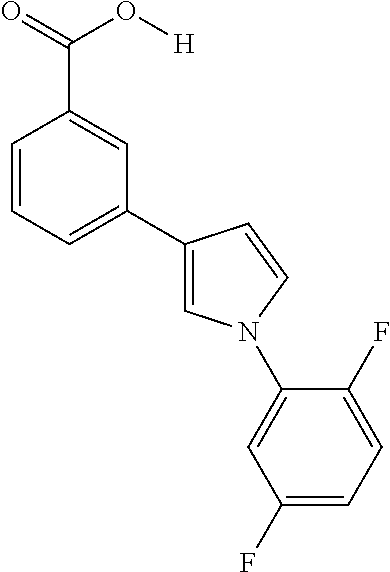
C1=CC=C(C2=CN(C3=CC(F)=CC=C3F)C=C2)C=C1C(=O)O[H]
